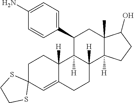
C1(C2C3([H])C([H])(C4([H])C(C)(C2)C(O)CC4)CCC2=CC4(CCC32[H])SCCS4)=CC=C(N)C=C1
